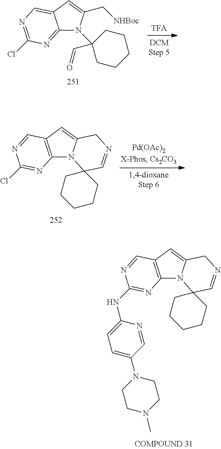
C12=NC(Cl)=NC=C1C=C(C[NHBoc])N2C1(C=O)CCCCC1.C12=C(C=C3N1C1(C=NC3)CCCCC1)C=NC(Cl)=N2.C12=C(C=C3N1C1(C=NC3)CCCCC1)C=NC(NC1=CC=C(N3CCN(C)CC3)C=N1)=N2
